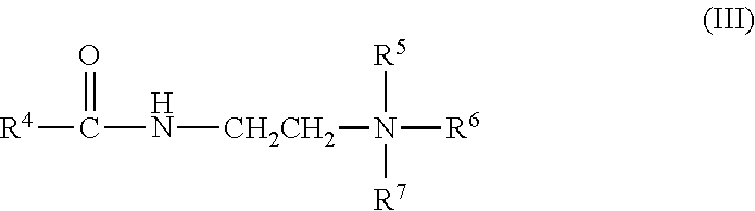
[R4]C(=O)N[CH2CH2]N([R5])([R6])[R7]
